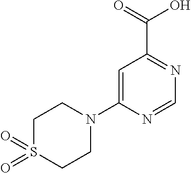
C1=C(N2CCS(=O)(=O)CC2)N=CN=C1C(=O)O
